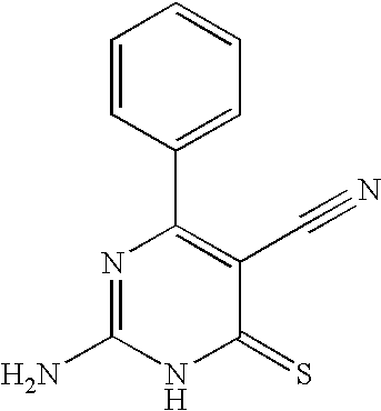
C1=CC(C2=C(C#N)C(=S)NC(N)=N2)=CC=C1
